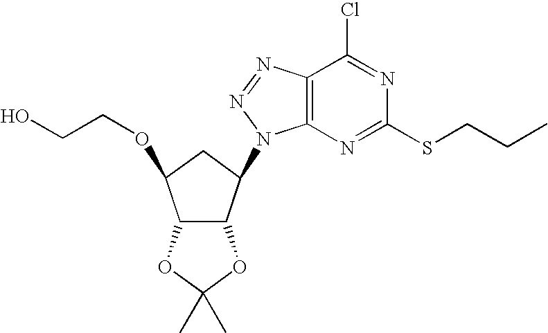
C12C(OC(C)(C)O1)C(N1C3=C(N=N1)C(Cl)=NC(SCCC)=N3)CC2OCCO
